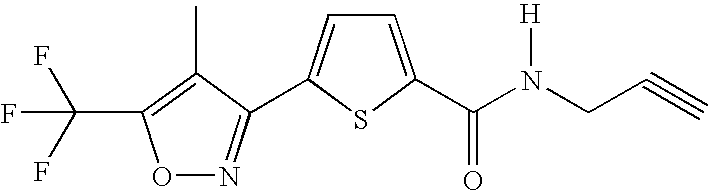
C(F)(F)(F)C1=C(C)C(C2=CC=C(C(=O)N(CC#C)[H])S2)=NO1
